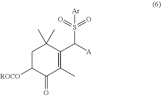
C1C([ROCO])C(=O)C(C)=C(C([A])S([Ar])(=O)=O)C1(C)C
